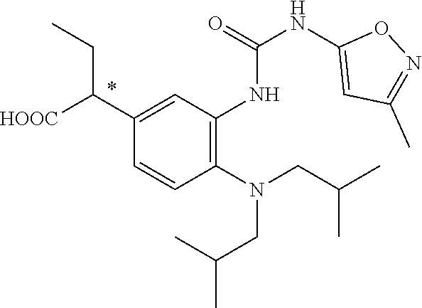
C(=O)(NC1=C(N(CC(C)C)CC(C)C)C=CC(C([HOOC])CC)=C1)NC1=CC(C)=NO1
